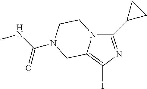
C1(C2CC2)=NC(I)=C2N1CCN(C(=O)NC)C2
